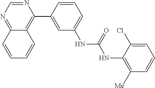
N1=CN=C2C(=C1C1=CC(NC(NC3=C([Me])C=CC=C3Cl)=O)=CC=C1)C=CC=C2
